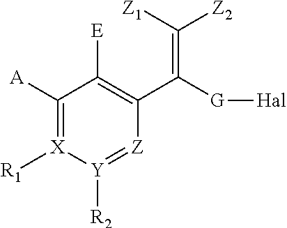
C1([A])=[X]([R1])[Y]([R2])=[Z]C(C([G][Hal])=C([Z1])[Z2])=C1[E]
